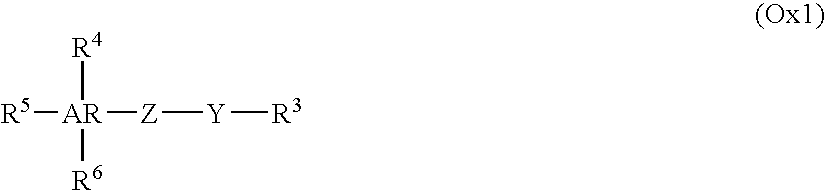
[Z]([Y][R3])[AR]([R6])([R5])[R4]
